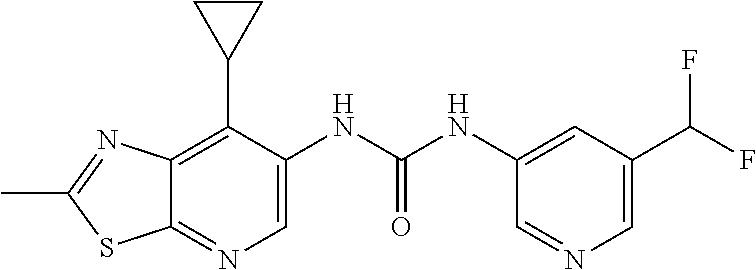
C12=C(C3CC3)C(NC(NC3=CC(C(F)F)=CN=C3)=O)=CN=C1SC(C)=N2
